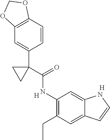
[H].C1(CC)=C(NC(C2(C3=CC4=C(C=C3)OCO4)CC2)=O)C=C2C(=C1)C=CN2.[H]
